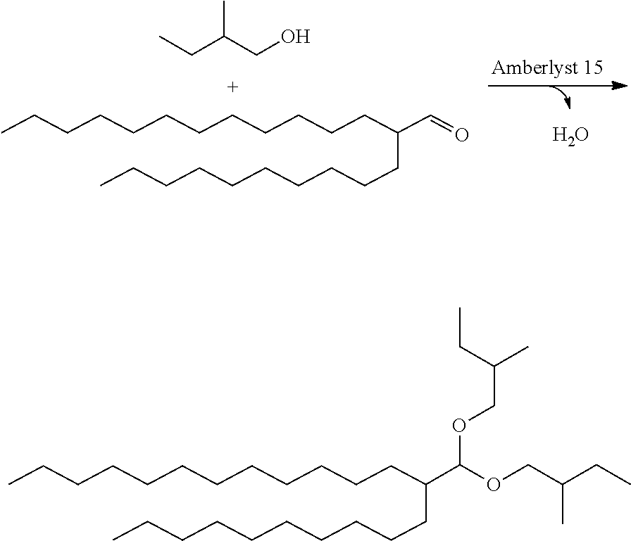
O.CCCCCCCCCCCCC(C=O)CCCCCCCCCC.C(O)C(CC)C.CCCCCCCCCCCCC(CCCCCCCCCC)C(OCC(CC)C)OCC(C)CC
